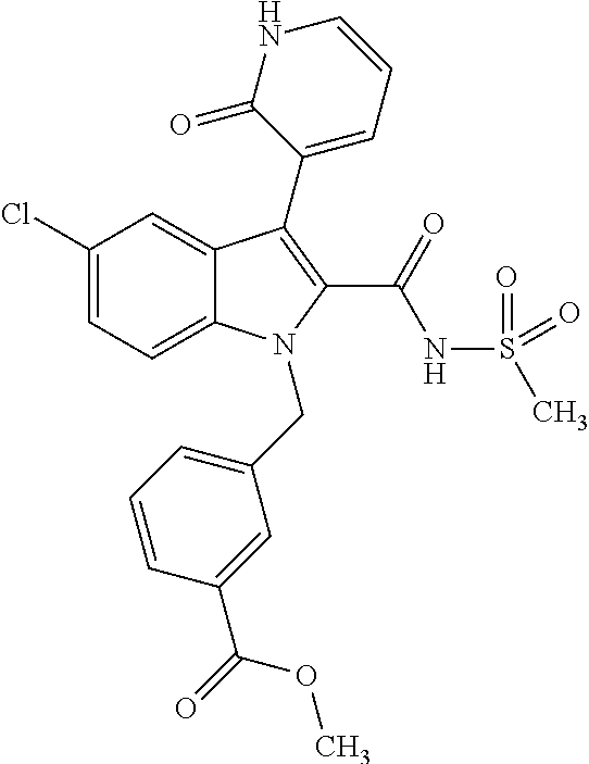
C1(Cl)=CC=C2C(=C1)C(C1=CC=CNC1=O)=C(C(NS(C)(=O)=O)=O)N2CC1=CC=CC(C(=O)OC)=C1
